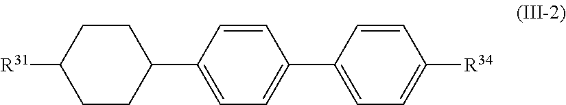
C1CC([R31])CCC1C1=CC=C(C2=CC=C([R34])C=C2)C=C1
